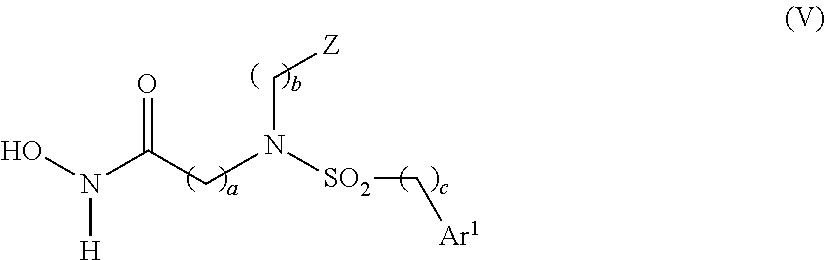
O=C(CN([SO2]C[Ar1])C[Z])N(O)[H]
